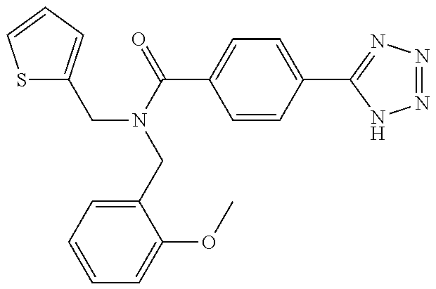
S1C(CN(CC2=CC=CC=C2OC)C(C2=CC=C(C3=NN=NN3)C=C2)=O)=CC=C1
